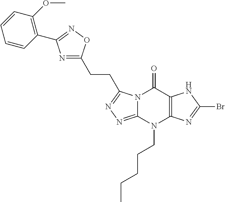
N12C(=NN=C1CCC1=NC(C3=C(OC)C=CC=C3)=NO1)N(CCCCC)C1=C(C2=O)NC(Br)=N1
